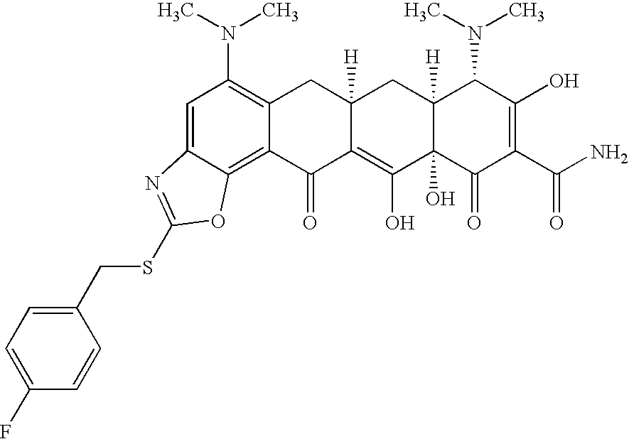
C1=C2C(=C3C(=C1N(C)C)CC1([H])C(=C(O)C4(O)C([H])(C1)C(N(C)C)C(O)=C(C(N)=O)C4=O)C3=O)OC(SCC1=CC=C(F)C=C1)=N2
